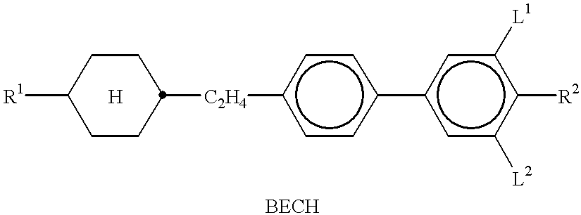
[R1]C1CCC([C2H4]c2ccc(-c3cc([L2])c([R2])c([L1])c3)cc2)CC1.[H]
